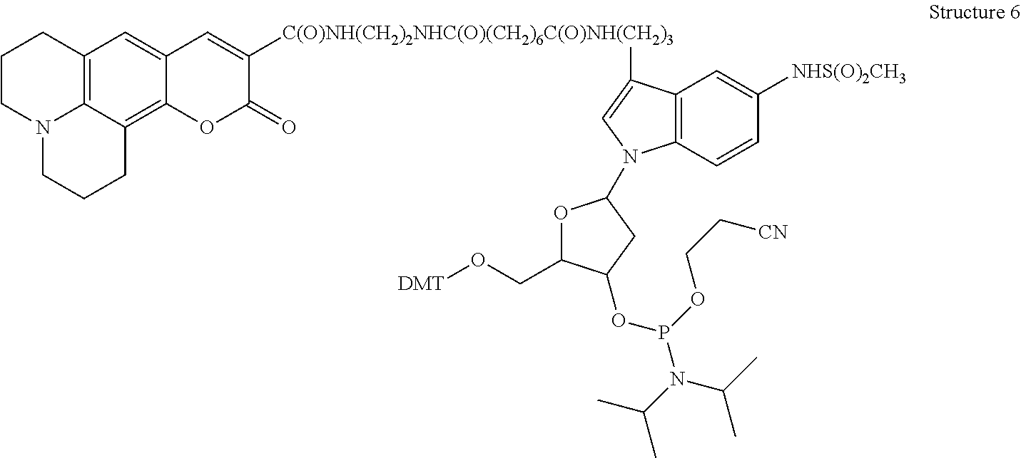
C12=C3C(=C4C(=C1)C=C([C(O)NH(CH2)2NHC(O)(CH2)6C(O)NH(CH2)3]C1=CN(C5OC(CO[DMT])C(OP(OCC[CN])N(C(C)C)C(C)C)C5)C5=C1C=C([NHS(O)2CH3])C=C5)C(=O)O4)CCCN3CCC2
